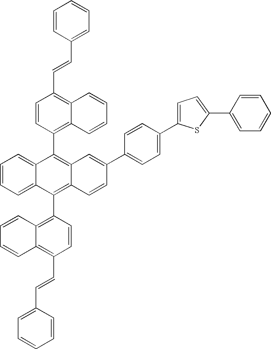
C1=CC(C=CC2=CC=CC=C2)=C2C(=C1C1=C3C(=C(C4=C5C(=C(C=CC6=CC=CC=C6)C=C4)C=CC=C5)C4=CC=CC=C14)C=CC(C1=CC=C(C4=CC=C(C5=CC=CC=C5)S4)C=C1)=C3)C=CC=C2
